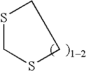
C1SCSC1
